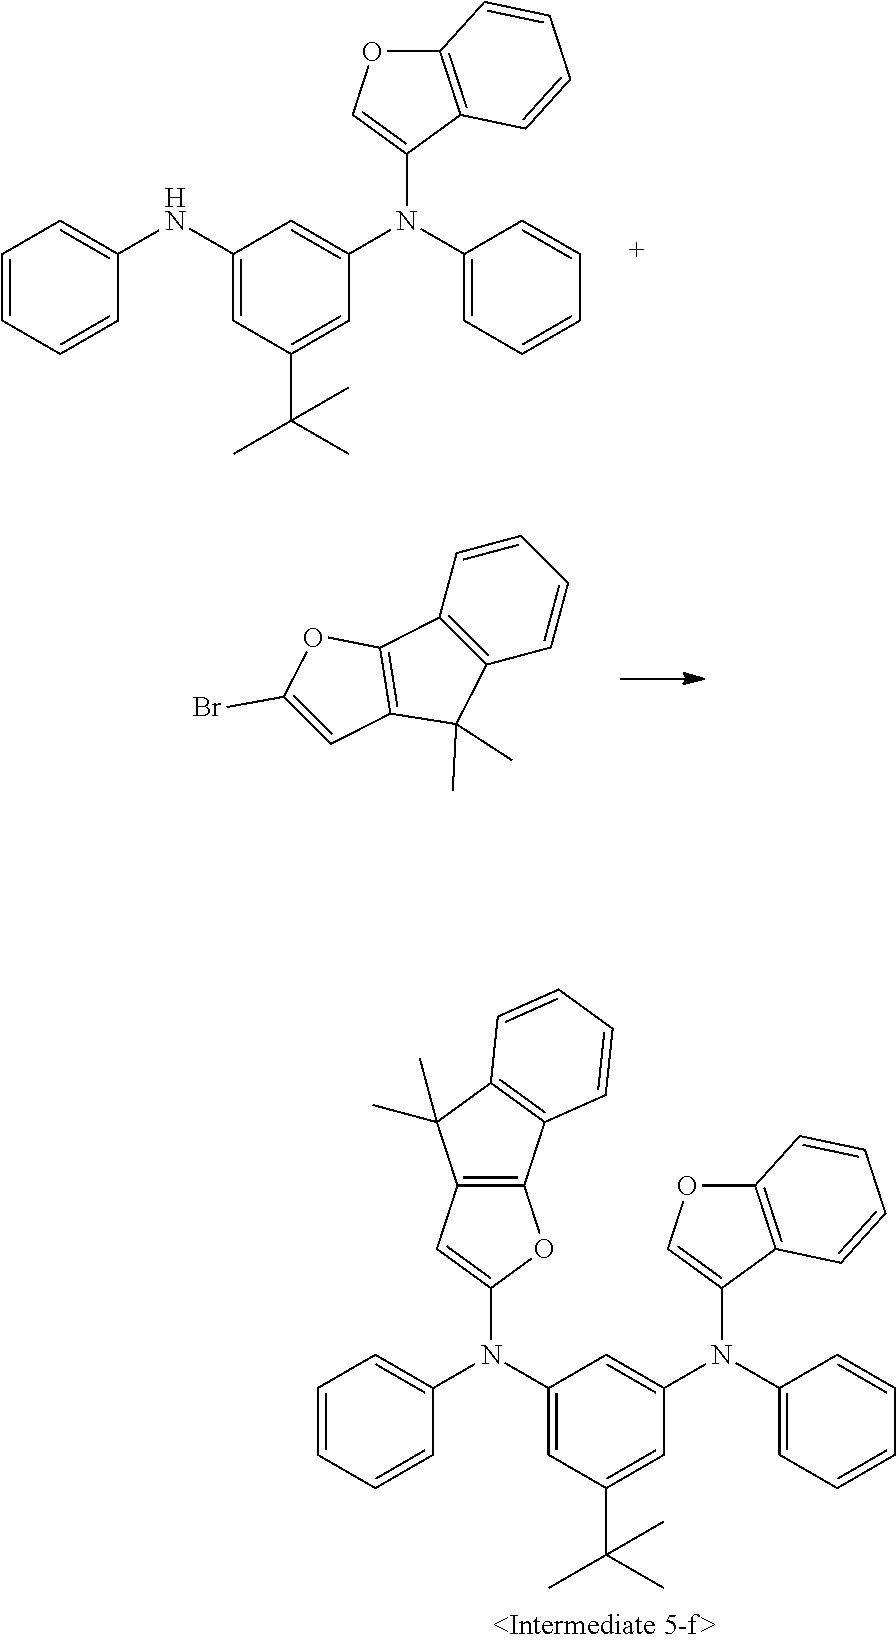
C1(N(C2=CC=CC=C2)C2=CC3=C(O2)C2=C(C3(C)C)C=CC=C2)=CC(C(C)(C)C)=CC(N(C2=CC=CC=C2)C2=COC3=C2C=CC=C3)=C1.C1(NC2=CC=CC=C2)=CC(C(C)(C)C)=CC(N(C2=CC=CC=C2)C2=COC3=C2C=CC=C3)=C1.CC1(C)C2=C(C3=C1C=C(Br)O3)C=CC=C2
